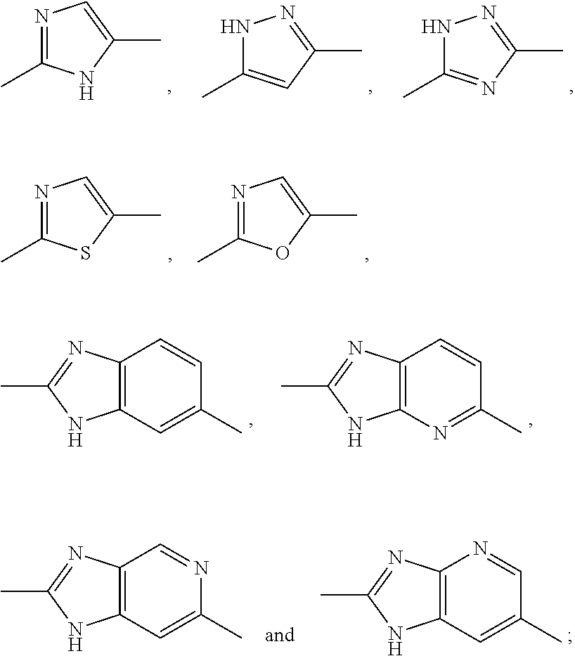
CC1=CN=C(C)N1.CC1=NNC(C)=C1.CC1=NNC(C)=N1.CC1=CN=C(C)S1.CC1=CN=C(C)O1.CC1=NC2=C(N1)C=C(C)C=C2.CC1=NC2=C(N1)N=C(C)C=C2.CC1=NC2=C(N1)C=C(C)C=N2.CC1=NC2=C(N1)C=C(C)N=C2
